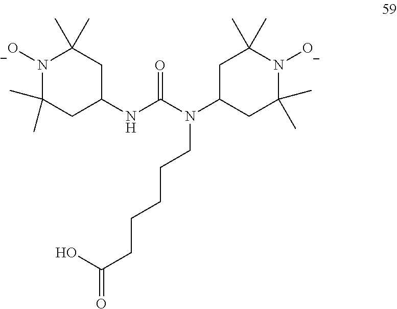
CC1(C)N([O-])C(C)(C)CC(NC(N(C2CC(C)(C)N([O-])C(C)(C)C2)CCCCCC(=O)O)=O)C1
